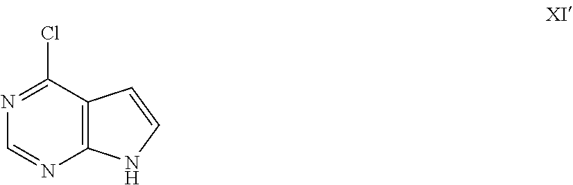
N1=C(Cl)C2=C(N=C1)NC=C2
